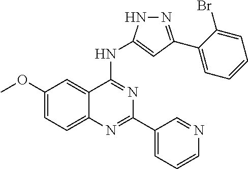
C1(OC)=CC=C2C(=C1)C(NC1=CC(C3=CC=CC=C3Br)=NN1)=NC(C1=CC=CN=C1)=N2
